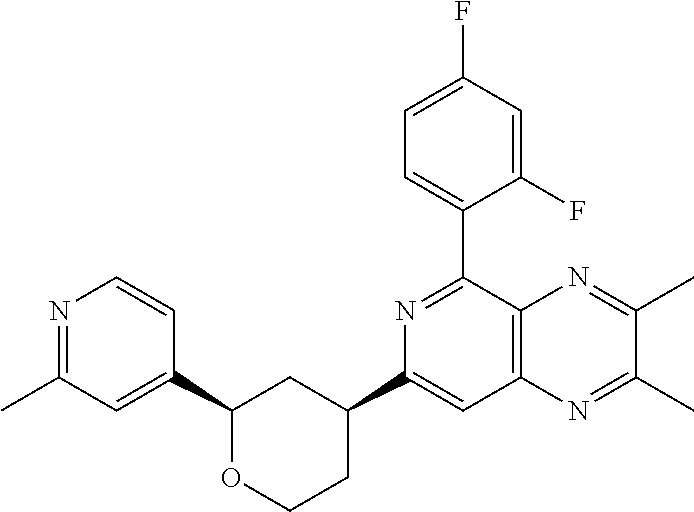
C1(C2=CC(C)=NC=C2)OCCC(C2=CC3=C(C(C4=CC=C(F)C=C4F)=N2)N=C(C)C(C)=N3)C1
